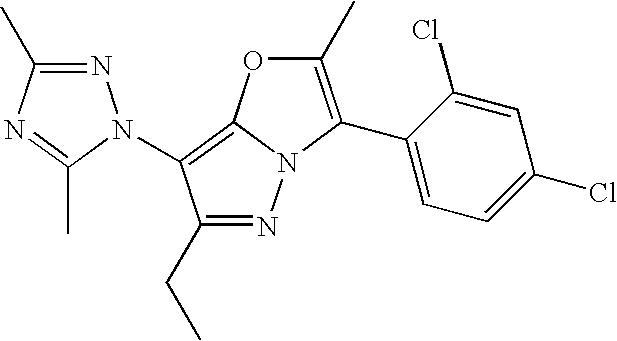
C1(C)=C(C2=CC=C(Cl)C=C2Cl)N2C(=C(N3N=C(C)N=C3C)C(CC)=N2)O1
